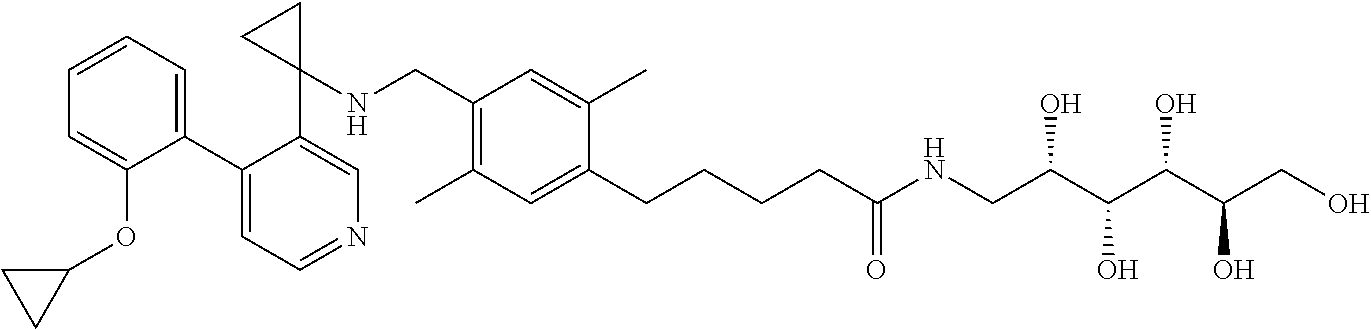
C1(C2=CC=CC=C2OC2CC2)=CC=NC=C1C1(NCC2=C(C)C=C(CCCCC(NCC(C(O)C(O)C(CO)O)O)=O)C(C)=C2)CC1
